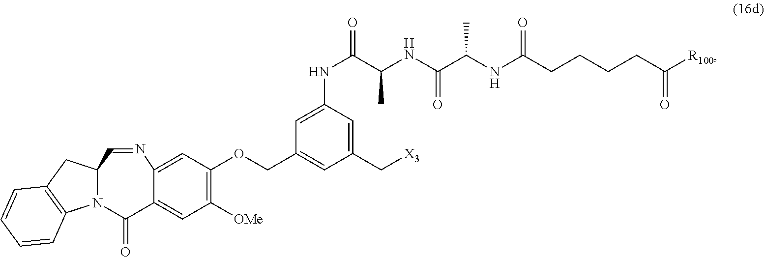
C1(C[X3])=CC(NC(C(NC(C(NC(CCCCC([R100])=O)=O)C)=O)C)=O)=CC(COC2=C([OMe])C=C3C(=C2)N=CC2N(C3=O)C3=C(C2)C=CC=C3)=C1
